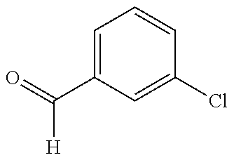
C1=C(C(=O)[H])C=C(Cl)C=C1
